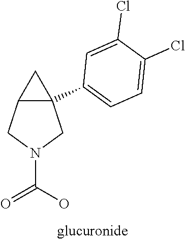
C12C(C3=CC=C(Cl)C(Cl)=C3)(C1)CN(C(O)=O)C2
